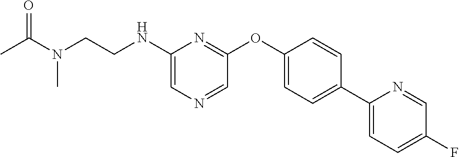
C1(NCCN(C)C(=O)C)=CN=CC(OC2=CC=C(C3=CC=C(F)C=N3)C=C2)=N1
